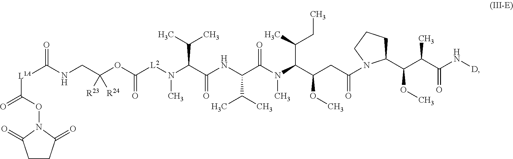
N(C(C(NC(C(C)C)C(N(C)C(C(C)CC)C(CC(=O)N1C(C(C(C(=O)N[D])C)OC)CCC1)OC)=O)=O)C(C)C)([L2]C(=O)OC(CNC([L1A]C(=O)ON1C(=O)CCC1=O)=O)([R23])[R24])C
